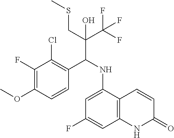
C1=CC(OC)=C(F)C(Cl)=C1C(NC1=CC(F)=CC2=C1C=CC(=O)N2)C(CSC)(C(F)(F)F)O
